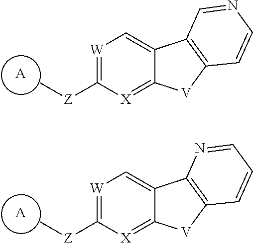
[A].[W]1=C([Z]C)[X]=C2C(=C1)C1=C([V]2)C=CN=C1.[A].[W]1=C([Z]C)[X]=C2C(=C1)C1=C([V]2)C=CC=N1
